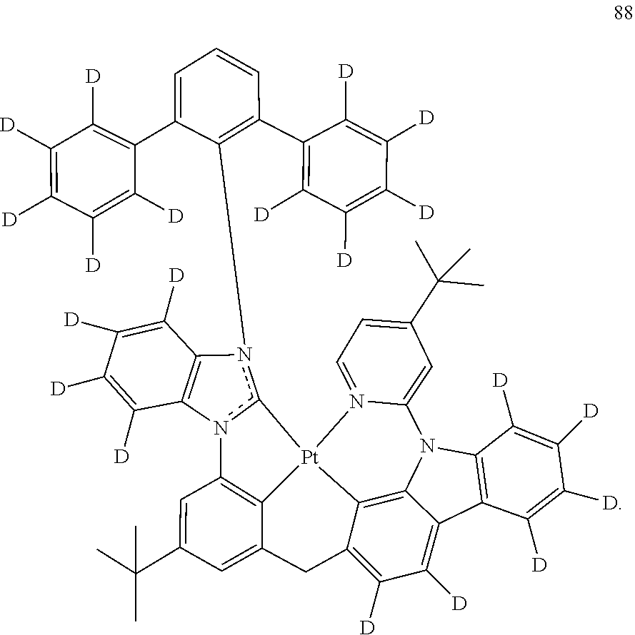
C1(C2=C([D])C([D])=C([D])C([D])=C2[D])=CC=CC(C2=C([D])C([D])=C([D])C([D])=C2[D])=C1n1c2n(C3=C1C([D])=C([D])C([D])=C3[D])C1=C3[Pt]24C2=C5C(=C([D])C([D])=C2CC3=CC(C(C)(C)C)=C1)C1=C(N5C2=CC(C(C)(C)C)=CC=N42)C([D])=C([D])C([D])=C1[D]
